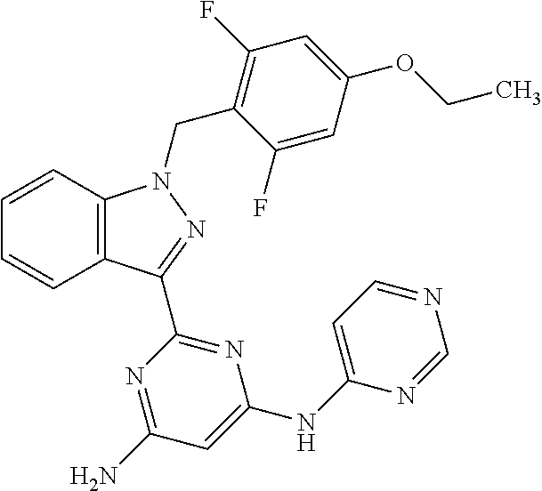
C1=CC2=C(C=C1)C(C1=NC(NC3=CC=NC=N3)=CC(N)=N1)=NN2CC1=C(F)C=C(OCC)C=C1F
